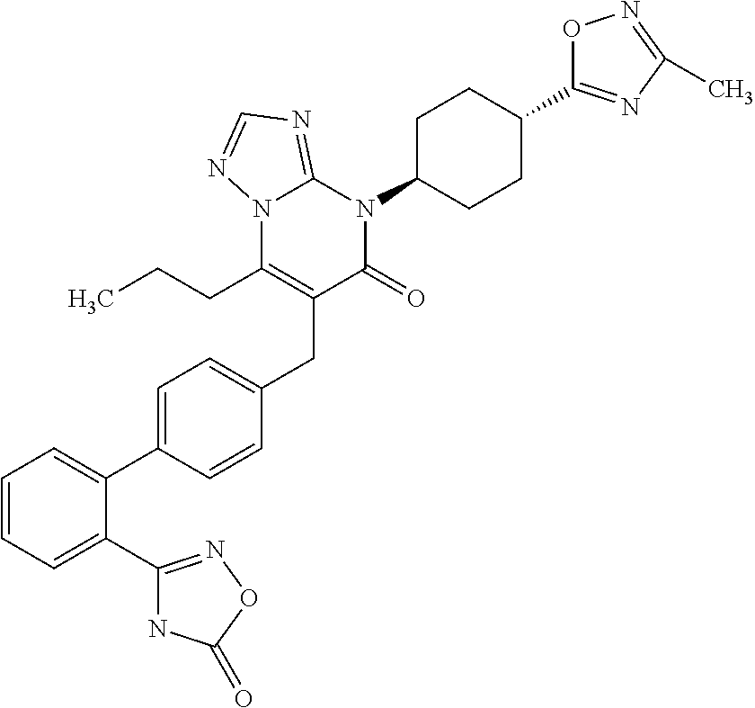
C1=C(C2=CC=CC=C2C2=NOC(=O)N2)C=CC(CC2=C(CCC)N3C(=NC=N3)N(C3CCC(C4=NC(C)=NO4)CC3)C2=O)=C1
